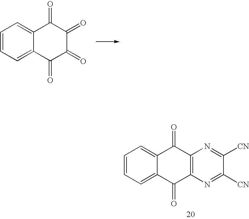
C1=CC=C2C(=C1)C(=O)C(=O)C(=O)C2=O.C1=CC=C2C(=C1)C(=O)C1=C(C2=O)N=C([CN])C([CN])=N1
